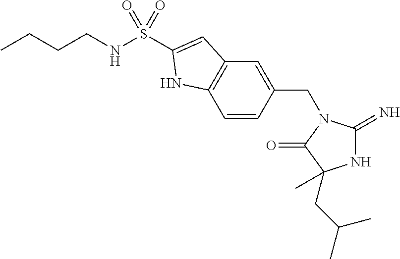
C1=CC(CN2C(=N)NC(C)(CC(C)C)C2=O)=CC2=C1NC(S(NCCCC)(=O)=O)=C2
